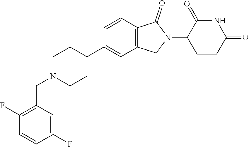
C1N(CC2=C(F)C=CC(F)=C2)CCC(C2=CC3=C(C=C2)C(=O)N(C2CCC(=O)NC2=O)C3)C1
